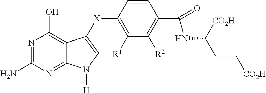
N1=C(N)N=C2C(=C1O)C([X]C1=C([R1])C([R2])=C(C(=O)NC([CO2H])CC[CO2H])C=C1)=CN2[H]
